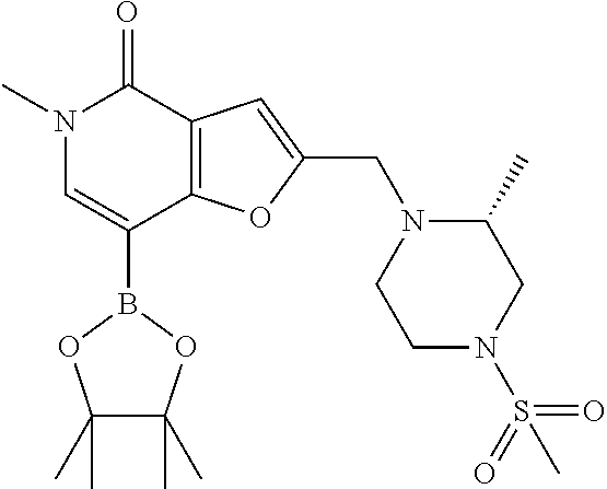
N1(C)C=C(B2OC(C)(C)C(C)(C)O2)C2=C(C1=O)C=C(CN1CCN(S(=O)(=O)C)CC1C)O2
